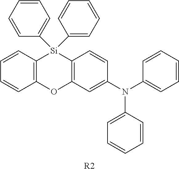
C1=CC2=C(C=C1)OC1=C([Si]2(C2=CC=CC=C2)C2=CC=CC=C2)C=CC(N(C2=CC=CC=C2)C2=CC=CC=C2)=C1.[R2]
